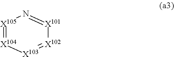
[X105]1=[X104][X103]=[X102][X101]=N1
